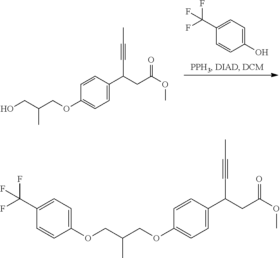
C1(O)=CC=C(C(F)(F)F)C=C1.C1=C(C(CC(=O)OC)C#CC)C=CC(OCC(CO)C)=C1.C1=C(C(CC(OC)=O)C#CC)C=CC(OCC(COC2=CC=C(C(F)(F)F)C=C2)C)=C1
